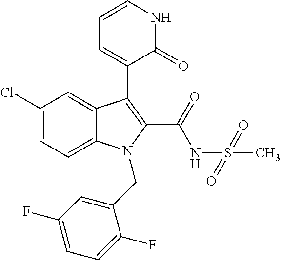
C1(Cl)=CC=C2C(=C1)C(C1=CC=CNC1=O)=C(C(NS(C)(=O)=O)=O)N2CC1=CC(F)=CC=C1F
